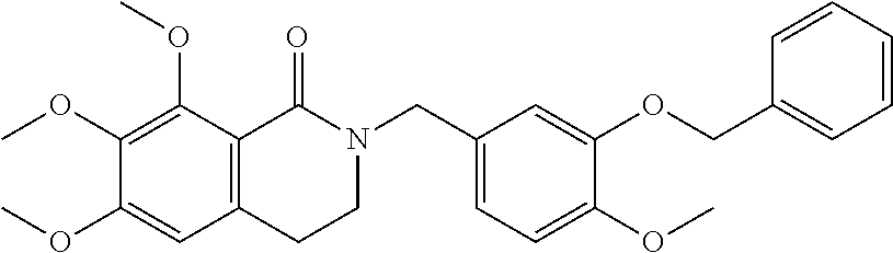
C12=C(C(OC)=C(OC)C(OC)=C1)C(=O)N(CC1=CC=C(OC)C(OCC3=CC=CC=C3)=C1)CC2
